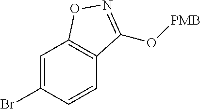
C1=C(Br)C=CC2=C1ON=C2O[PMB]
